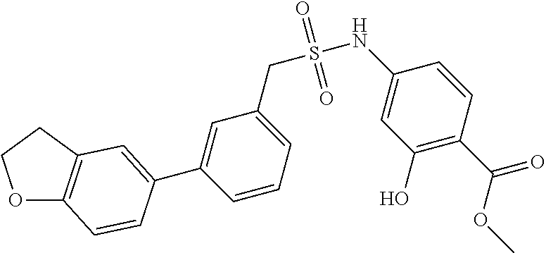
O1C2=C(CC1)C=C(C1=CC(CS(=O)(=O)NC3=CC(O)=C(C(=O)OC)C=C3)=CC=C1)C=C2
